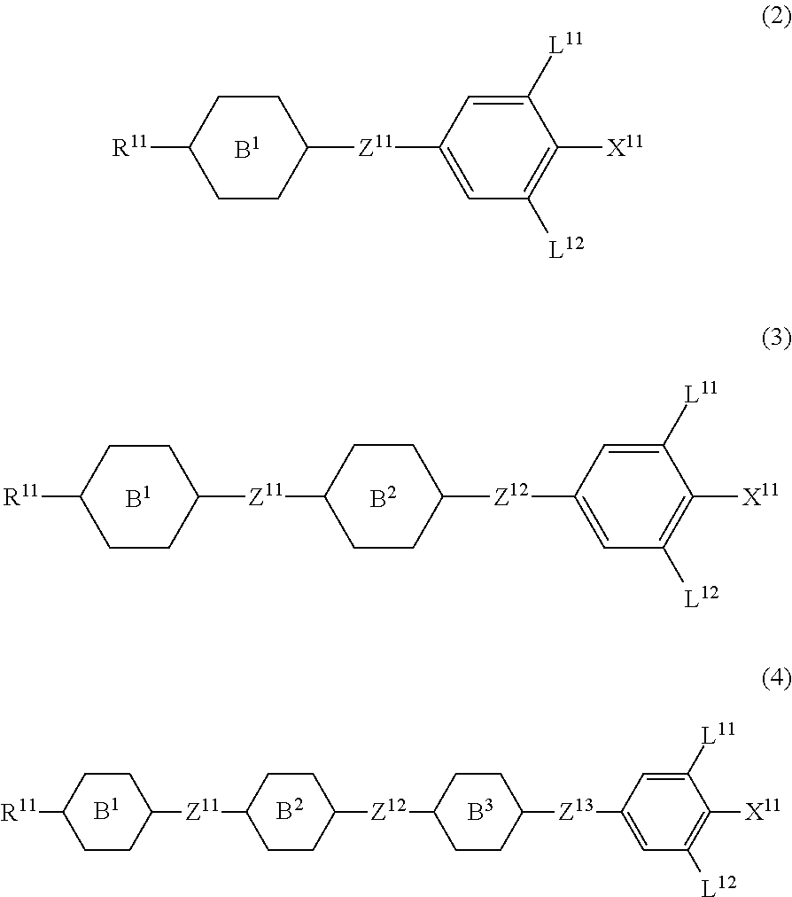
C1CC([R11])CCC1[Z11]C1=CC([L12])=C([X11])C([L11])=C1.C1CC([Z11]C2CCC([R11])CC2)CCC1[Z12]C1=CC([L12])=C([X11])C([L11])=C1.C1CC([Z11]C2CCC([R11])CC2)CCC1[Z12]C1CCC([Z13]C2=CC([L12])=C([X11])C([L11])=C2)CC1
